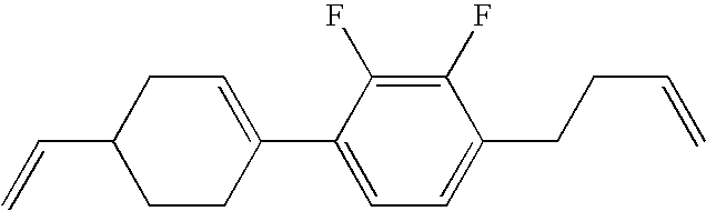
C1(F)=C(F)C(C2=CCC(C=C)CC2)=CC=C1CCC=C
